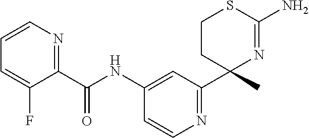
C1(C(NC2=CC(C3(C)N=C(N)SCC3)=NC=C2)=O)=NC=CC=C1F
